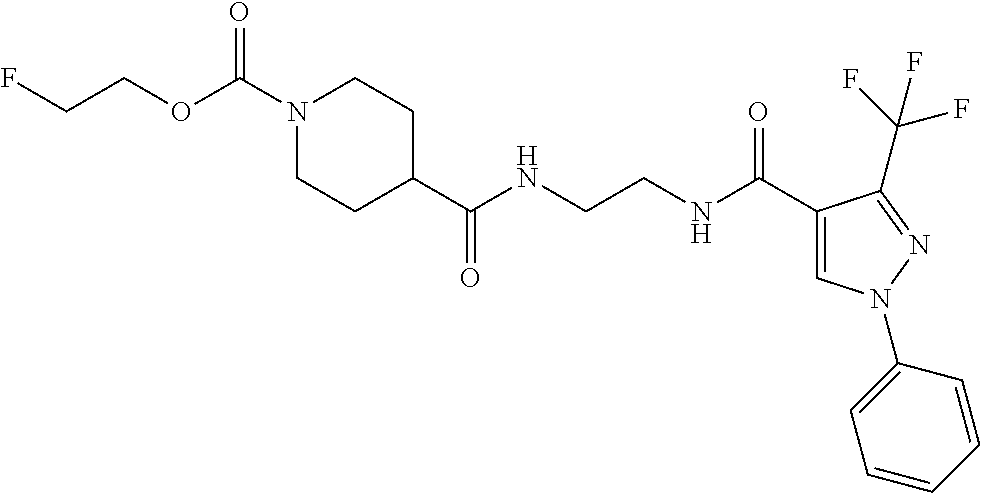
C(COC(N1CCC(C(NCCNC(C2=CN(C3=CC=CC=C3)N=C2C(F)(F)F)=O)=O)CC1)=O)F
